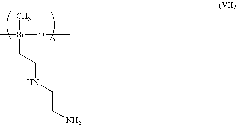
C[Si](OC)(C)CCNCCN
